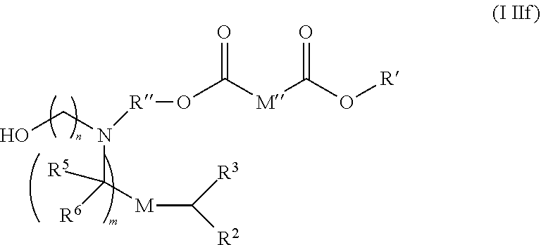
C([R5])([R6])([M]C([R2])[R3])N(CO)[R]OC([M]C(O[R])=O)=O
